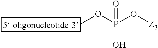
COP(O[Z3])(=O)O
